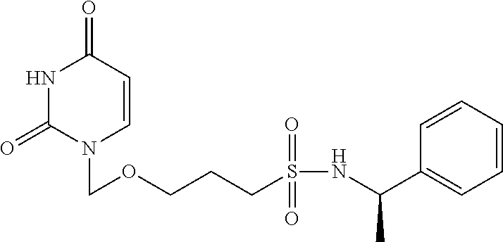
N1C(=O)N(COCCCS(NC(C2=CC=CC=C2)C)(=O)=O)C=CC1=O
